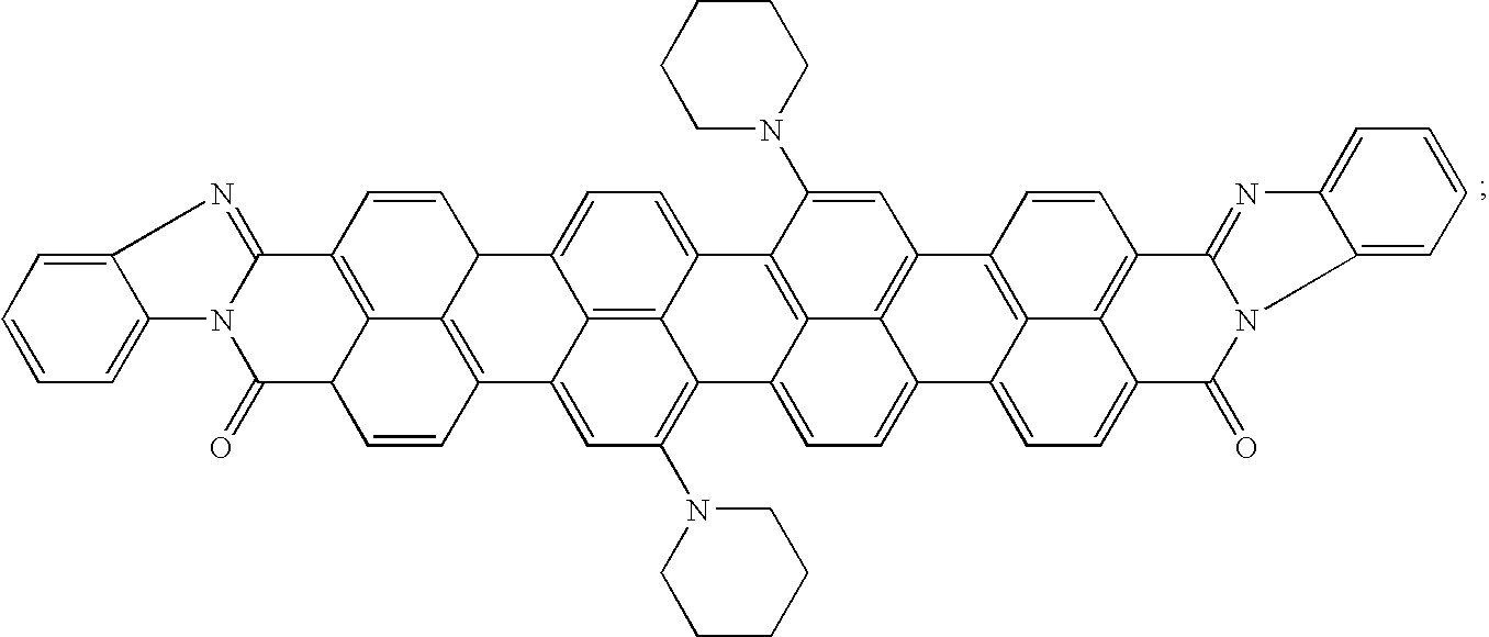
C1(=O)C2C3=C(C=CC4C3=C(C=C2)C2=CC(N3CCCCC3)=C3C5=C2C4=CC=C5C2=C4C3=CC=C3C4=C(C=C2N2CCCCC2)C2=C4C3=CC=C3C4=C(C=C2)C2=NC4=CC=CC=C4N2C3=O)C2=NC3=CC=CC=C3N12
